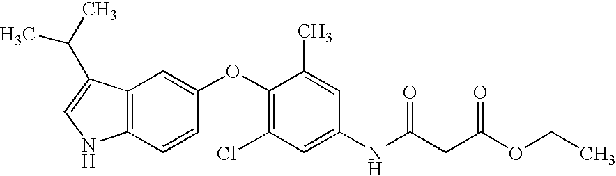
C12=C(C(C(C)C)=CN1)C=C(OC1=C(Cl)C=C(NC(CC(OCC)=O)=O)C=C1C)C=C2
